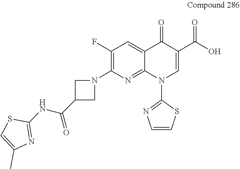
C1(F)=C(N2CC(C(NC3=NC(C)=CS3)=O)C2)N=C2C(=C1)C(=O)C(C(O)=O)=CN2C1=NC=CS1
